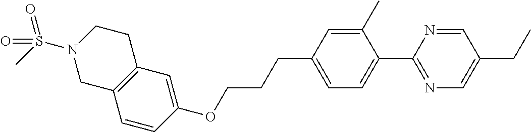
C1=CC(OCCCC2=CC=C(C3=NC=C(CC)C=N3)C(C)=C2)=CC2=C1CN(S(C)(=O)=O)CC2
